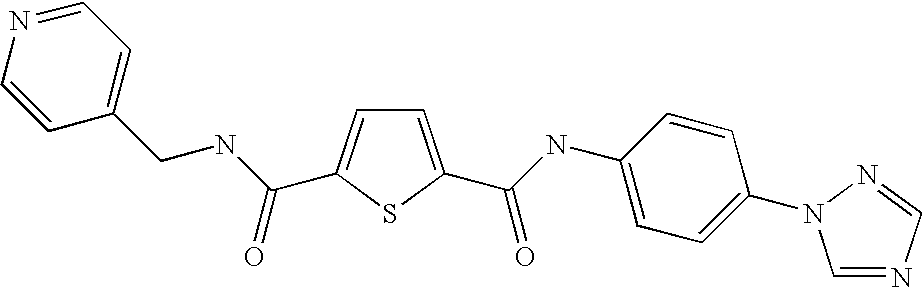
C1=C(C(=O)NC2=CC=C(N3C=NC=N3)C=C2)SC(C(NCC2=CC=NC=C2)=O)=C1
